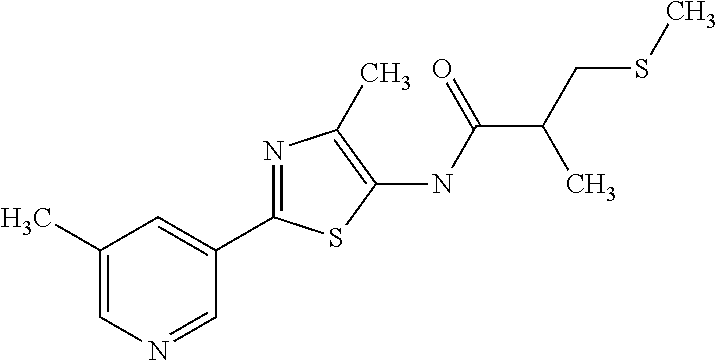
C1(C)=CN=CC(C2=NC(C)=C(NC(C(C)CSC)=O)S2)=C1
